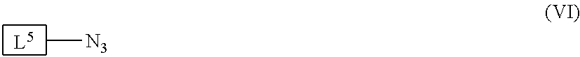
C[N3]
